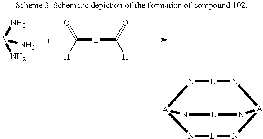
[A](N)(N)N.C([L]C([H])=O)([H])=O.N1[L]N[A]2N[L]N[A]1N[L]N2
